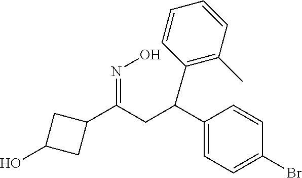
BrC1=CC=C(C(C2=C(C)C=CC=C2)CC(=NO)C2CC(O)C2)C=C1
